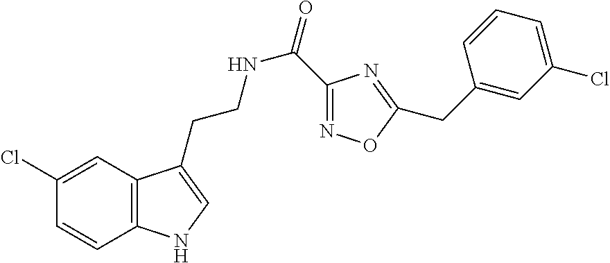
C12=C(C=C(Cl)C=C1)C(CCNC(=O)C1=NOC(CC3=CC(Cl)=CC=C3)=N1)=CN2
